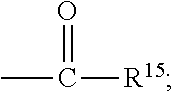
CC([R15])=O
